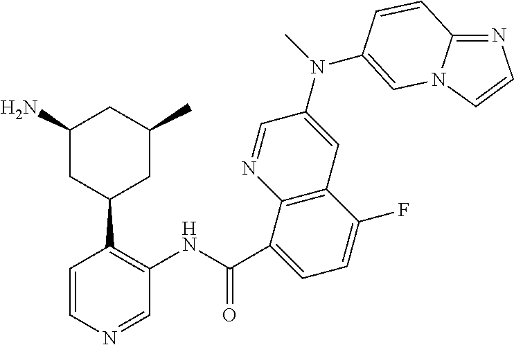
C1=CN=CC(NC(C2=CC=C(F)C3=C2N=CC(N(C)C2=CN4C(=NC=C4)C=C2)=C3)=O)=C1C1CC(N)CC(C)C1
